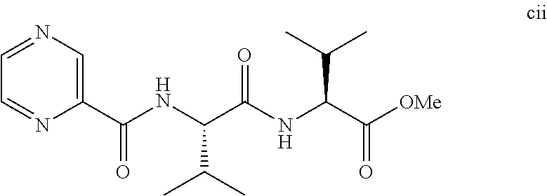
C1=NC=C(C(NC(C(NC(C([OMe])=O)C(C)C)=O)C(C)C)=O)N=C1
